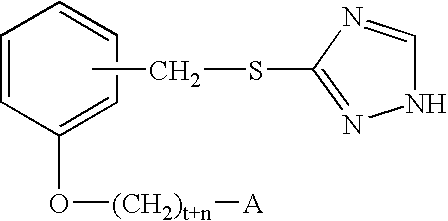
C1=CC(O[(CH2)t+n][A])=CC=C1.CCSC1=NNC=N1
